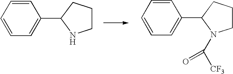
C1=CC=CC=C1C1NCCC1.C1=CC=CC=C1C1CCCN1C([CF3])=O
